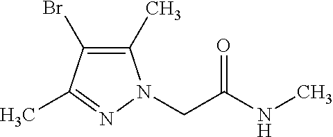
C1(C)=C(Br)C(C)=NN1CC(NC)=O
